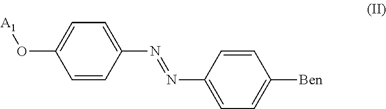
O(C1=CC=C(N=NC2=CC=C([Ben])C=C2)C=C1)[A1]
